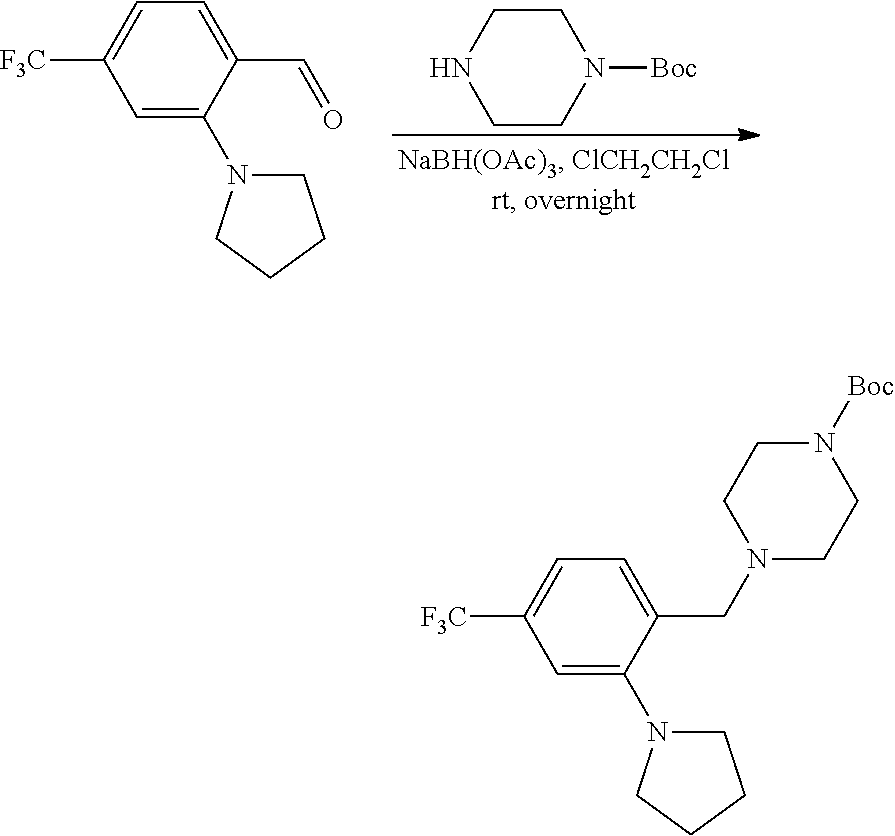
C1(C=O)=CC=C([F3C])C=C1N1CCCC1.C1CNCCN1[Boc].C1(CN2CCN([Boc])CC2)=CC=C([F3C])C=C1N1CCCC1
